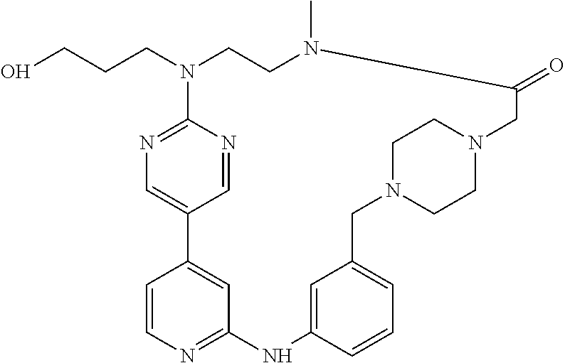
N1(CCCO)C2=NC=C(C=N2)C2=CC(=NC=C2)NC2=CC(=CC=C2)CN2CCN(CC2)CC(=O)N(C)CC1
